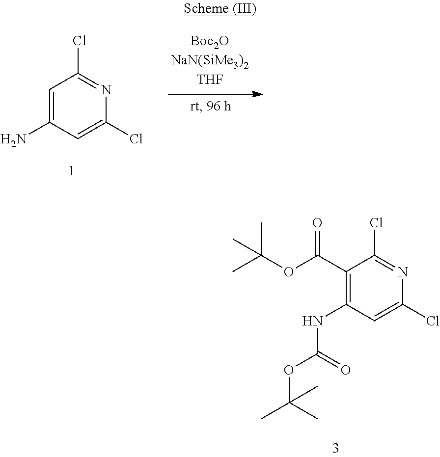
C1=C(N)C=C(Cl)N=C1Cl.C1(C(OC(C)(C)C)=O)=C(NC(OC(C)(C)C)=O)C=C(Cl)N=C1Cl
